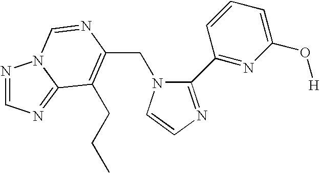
C(N1C(C2=NC(O[H])=CC=C2)=NC=C1)C1=C(CCC)C2=NC=NN2C=N1
